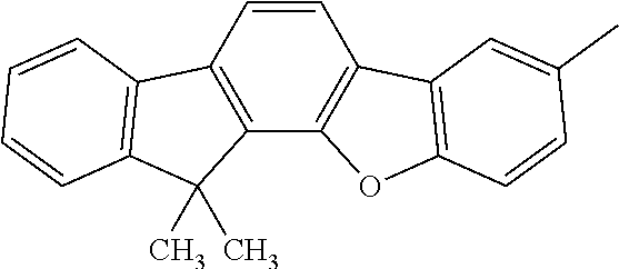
C1=CC2=C(C3=C1C1=C(O3)C=CC(C)=C1)C(C)(C)C1=C2C=CC=C1
